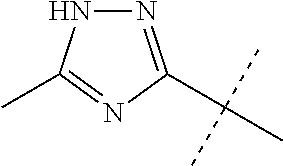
N1=C(C(C)(C)C)N=C(C)N1
